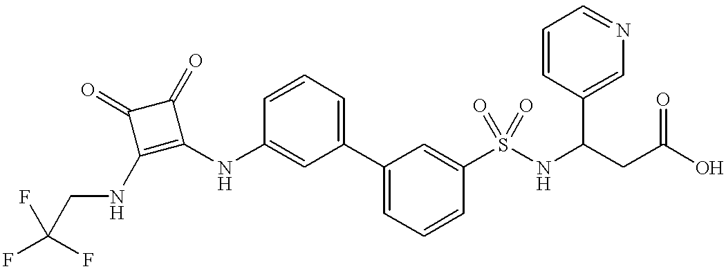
C(NC1=C(NC2=CC(C3=CC=CC(S(NC(CC(O)=O)C4=CN=CC=C4)(=O)=O)=C3)=CC=C2)C(=O)C1=O)C(F)(F)F
